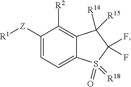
C1([Z][R1])=CC=C2C(=C1[R2])C([R14])([R15])C(F)(F)S2(=O)=[R18]
